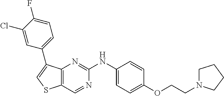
C1=CC(OCCN2CCCC2)=CC=C1NC1=NC2=C(C=N1)SC=C2C1=CC=C(F)C(Cl)=C1
